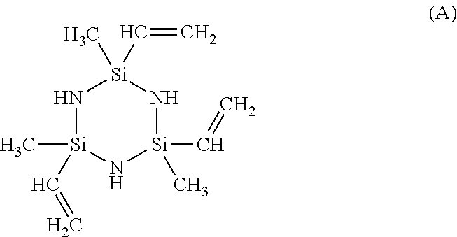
N1[Si](C)(C=C)N[Si](C=C)(C)N[Si]1(C)C=C
